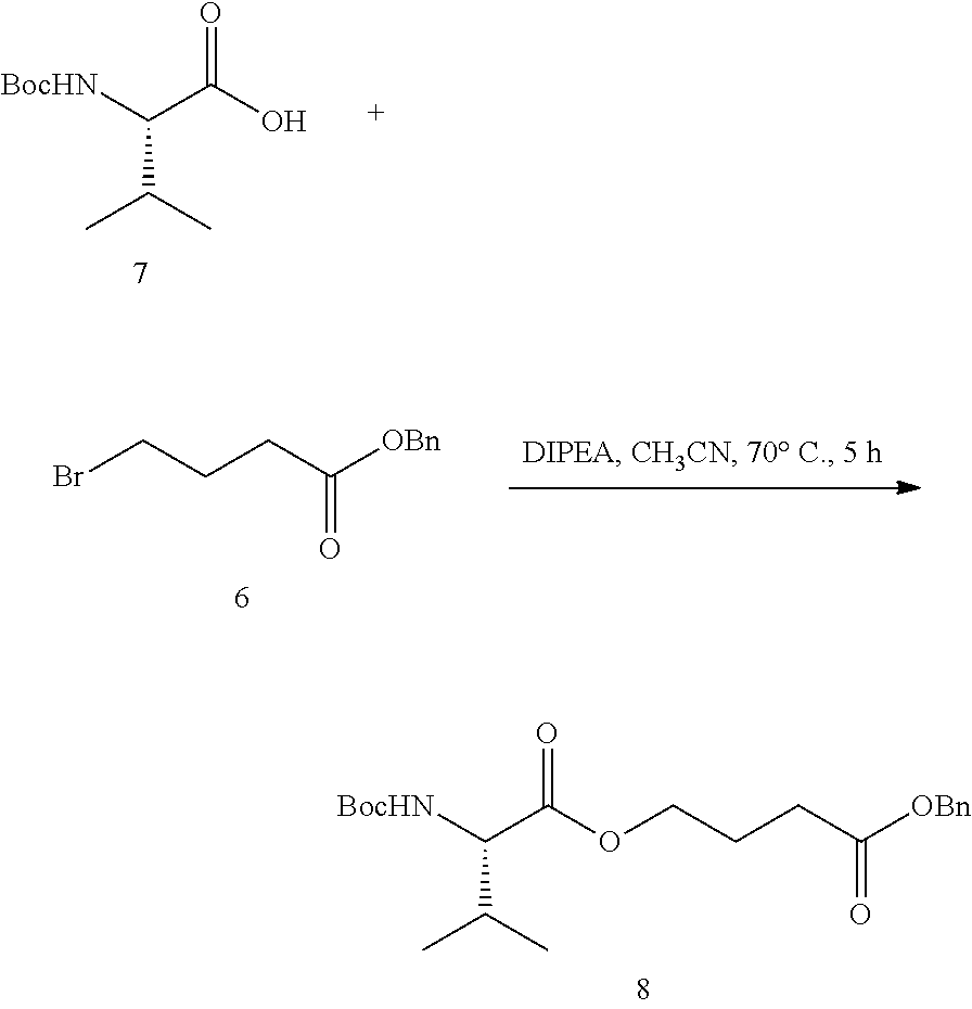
[BocHN]C(C(O)=O)C(C)C.BrCCCC([OBn])=O.[BocHN]C(C(=O)OCCCC([OBn])=O)C(C)C
